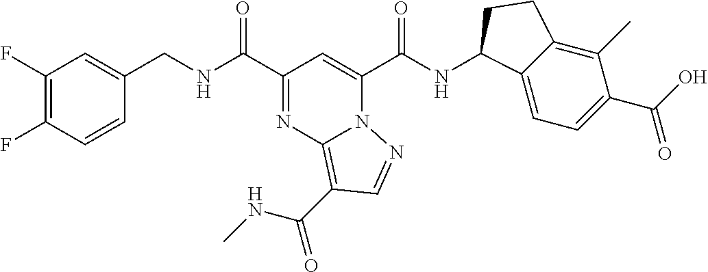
C1(F)=C(F)C=CC(CNC(C2=NC3=C(C(NC)=O)C=NN3C(C(NC3C4=CC=C(C(=O)O)C(C)=C4CC3)=O)=C2)=O)=C1
